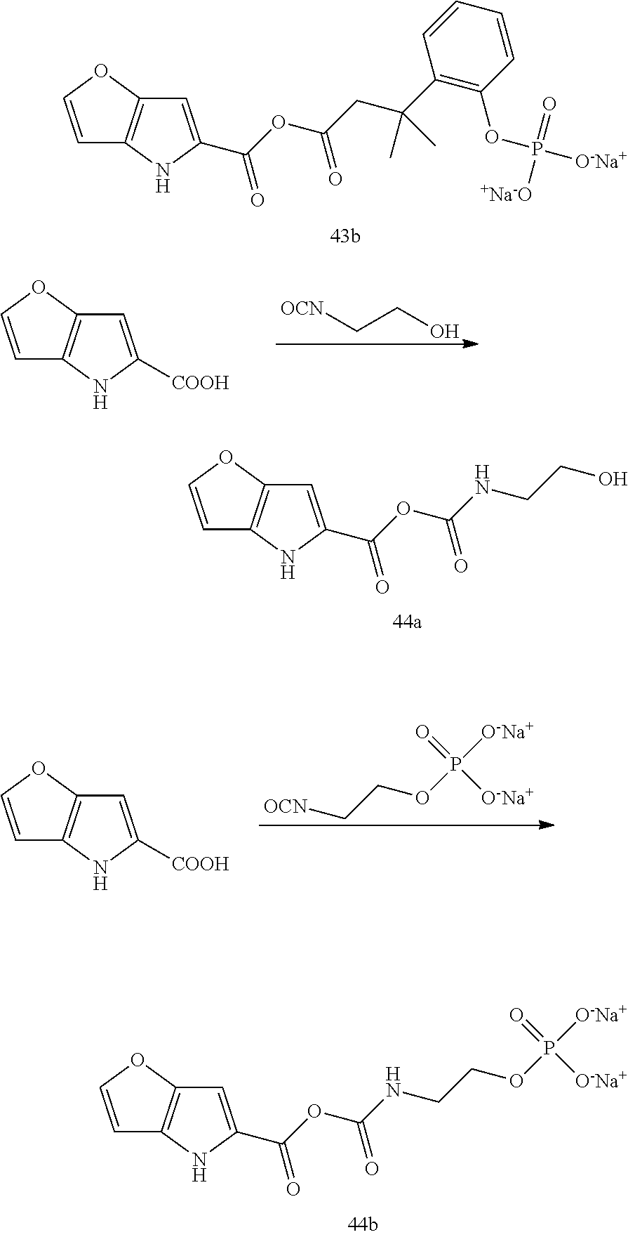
C1=CC=CC(C(CC(OC(=O)C2=CC3=C(C=CO3)N2)=O)(C)C)=C1OP([O-Na+])([+Na-O])=O.[OCN]CCO.C1=COC2=C1NC([COOH])=C2.C1=COC2=C1NC(C(OC(NCCO)=O)=O)=C2.[OCN]CCOP(=O)([O-Na+])[O-Na+].C1=COC2=C1NC([COOH])=C2.C1=COC2=C1NC(C(OC(NCCOP(=O)([O-Na+])[O-Na+])=O)=O)=C2
